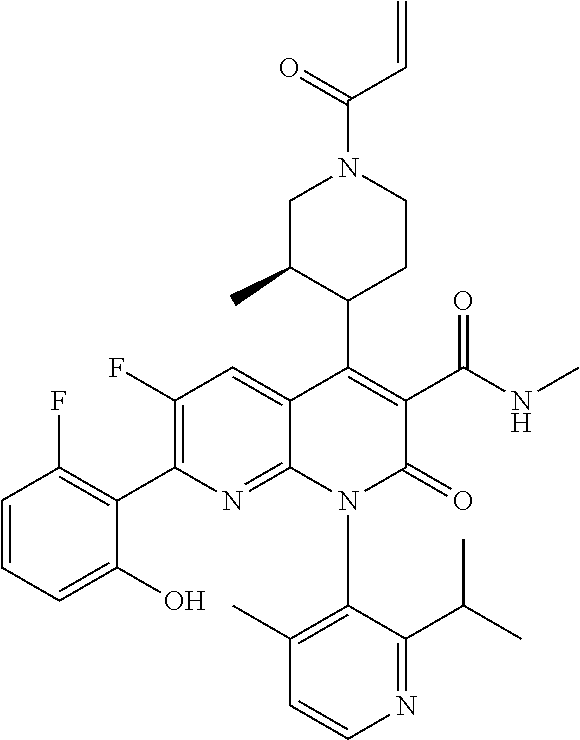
C1(F)=C(C2=C(F)C=CC=C2O)N=C2C(=C1)C(C1CCN(C(=O)C=C)CC1C)=C(C(NC)=O)C(=O)N2C1=C(C)C=CN=C1C(C)C
